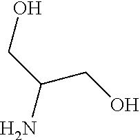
NC(CO)CO
